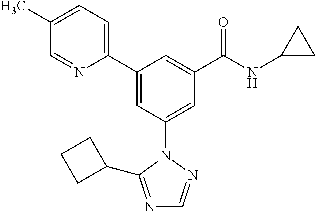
C1(C2=CC(N3N=CN=C3C3CCC3)=CC(C(NC3CC3)=O)=C2)=CC=C(C)C=N1
